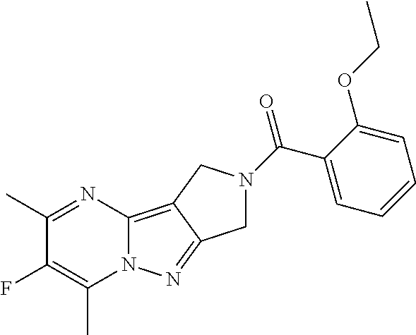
C1(C)=NC2=C3C(=NN2C(C)=C1F)CN(C(=O)C1=CC=CC=C1OCC)C3
